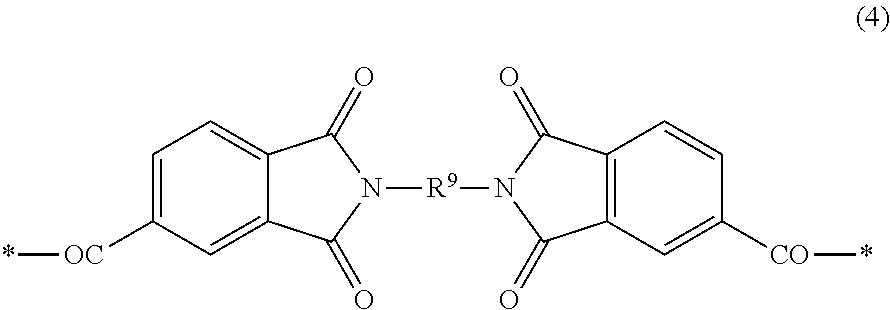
C1=C([OC]*)C=C2C(=C1)C(=O)N([R9]N1C(=O)C3=C(C=CC([CO]*)=C3)C1=O)C2=O
